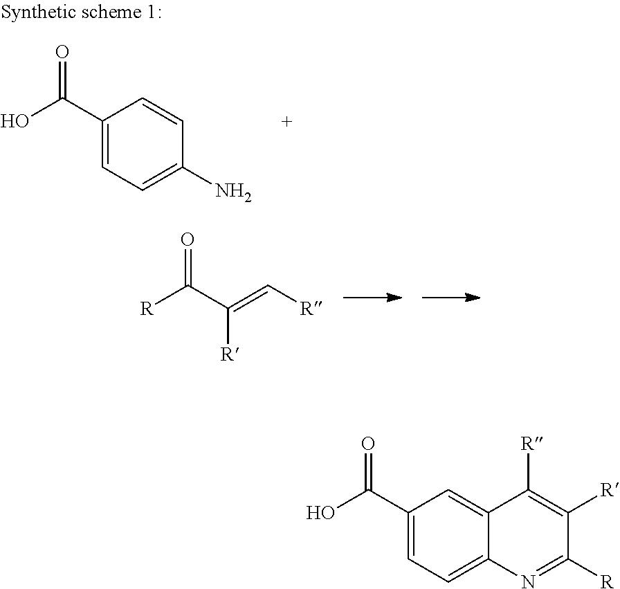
O=C(C([R])=C[R])[R].O=C(C1=CC=C(N)C=C1)O.C1(C(O)=O)=CC=C2C(=C1)C([R])=C([R])C([R])=N2
